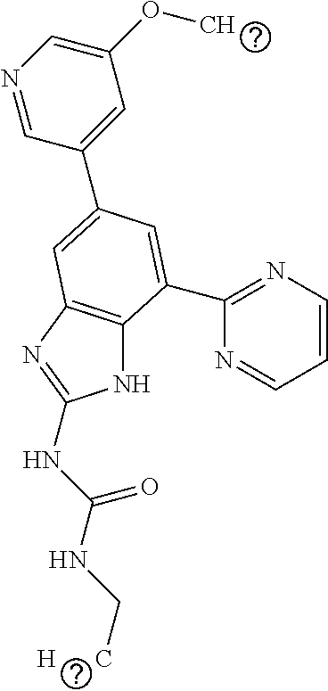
N1=CC(C2=CC3=C(NC(NC(NC[H      C])=O)=N3)C(C3=NC=CC=N3)=C2)=CC(OC)=C1
